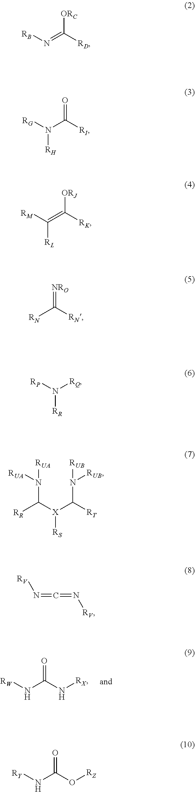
O=C(N[RX])N[RW].[ORC]C([RD])=N[RB].O=C([RI])N([RG])[RH].[ORJ]C([RK])=C([RM])[RL].[NRO]=C([RN])[RN].N([RR])([RP])[RQ].N(C([X](C([RT])N([RUB])[RUB])[RS])[RR])([RUA])[RUA].N(=C=N[RV])[RV].O=C(O[RZ])N[RY]
